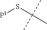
[P1]SC(C)(C)C
